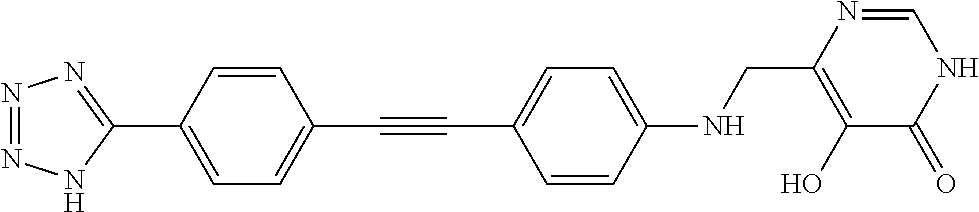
C(#CC1=CC=C(C2=NN=NN2)C=C1)C1=CC=C(NCC2=C(O)C(=O)NC=N2)C=C1
